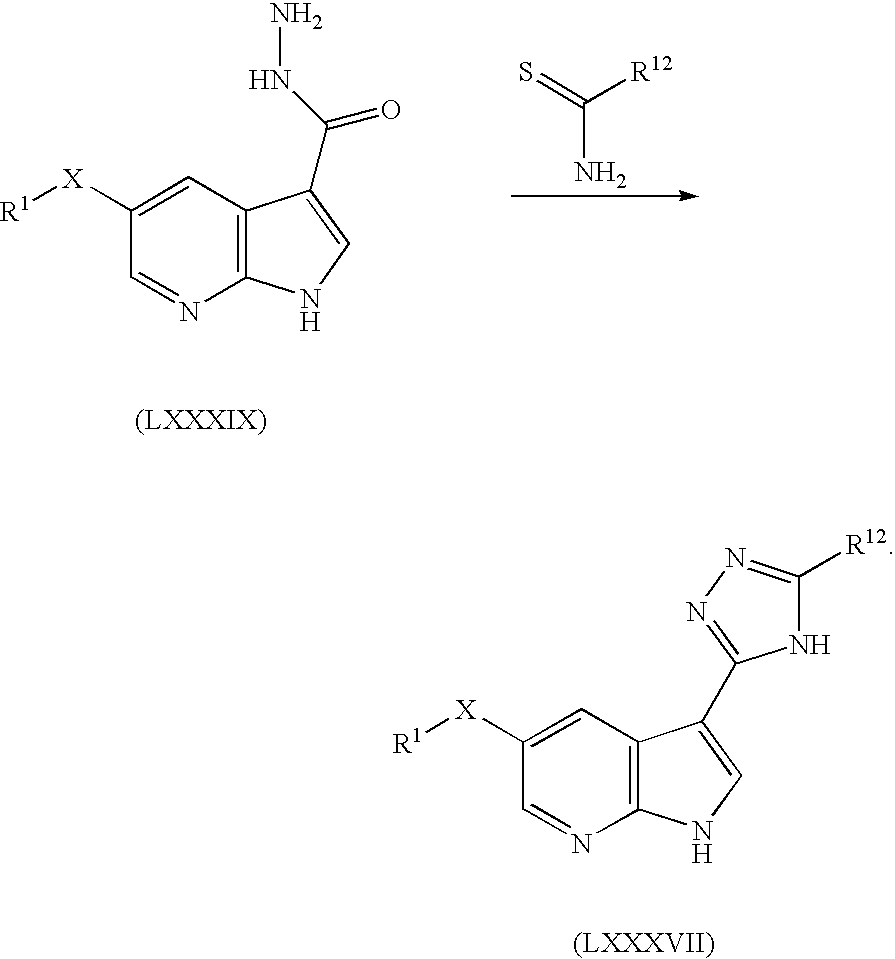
C12=C(C=C([X][R1])C=N1)C(C(NN)=O)=CN2.S=C([R12])N.C12=C(C=C([X][R1])C=N1)C(C1=NN=C([R12])N1)=CN2
